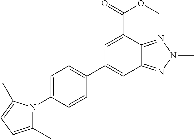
C12=NN(C)N=C1C(C(=O)OC)=CC(C1=CC=C(N3C(C)=CC=C3C)C=C1)=C2
